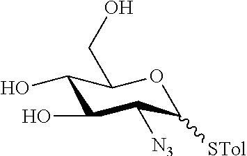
C1(O)C(O)C([N3])C([STol])OC1CO
